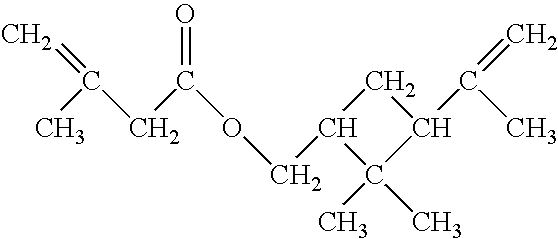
C1C(COC(CC(C)=C)=O)C(C)(C)C1C(C)=C
